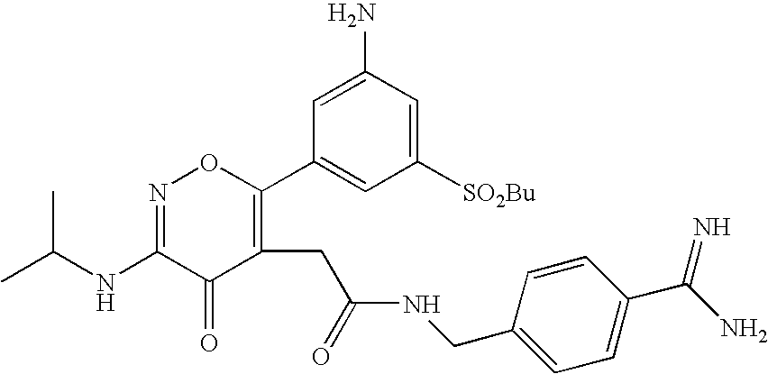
CC(NC1=NOC(C2=CC([SO2Bu])=CC(N)=C2)=C(CC(=O)NCC2=CC=C(C(=N)N)C=C2)C1=O)C
